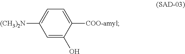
C1=C([COO-amyl])C(O)=CC([(CH3)2N])=C1
